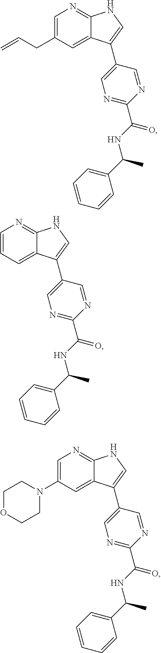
C1=C(CC=C)C=C2C(=N1)NC=C2C1=CN=C(C(NC(C2=CC=CC=C2)C)=O)N=C1.C1=CC=C2C(=N1)NC=C2C1=CN=C(C(NC(C2=CC=CC=C2)C)=O)N=C1.C1=C(N2CCOCC2)C=C2C(=N1)NC=C2C1=CN=C(C(NC(C2=CC=CC=C2)C)=O)N=C1
